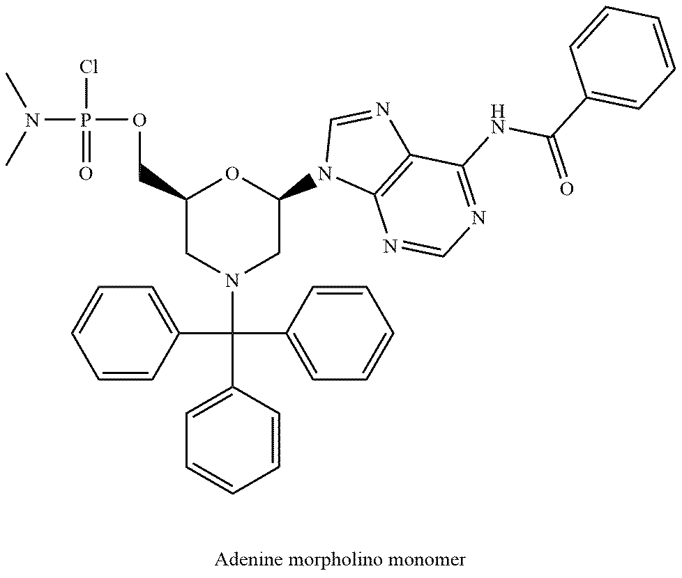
C(C1=CC=CC=C1)(C1=CC=CC=C1)(C1=CC=CC=C1)N1CC(N2C3=C(N=C2)C(NC(C2=CC=CC=C2)=O)=NC=N3)OC(COP(N(C)C)(Cl)=O)C1
